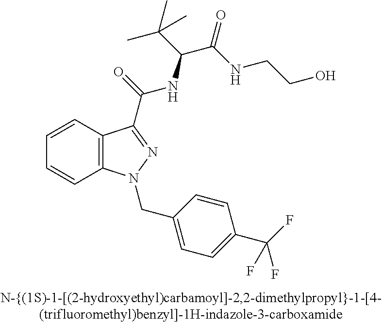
C1=CC2=C(C=C1)N(CC1=CC=C(C(F)(F)F)C=C1)N=C2C(=O)NC(C(=O)NCCO)C(C)(C)C
